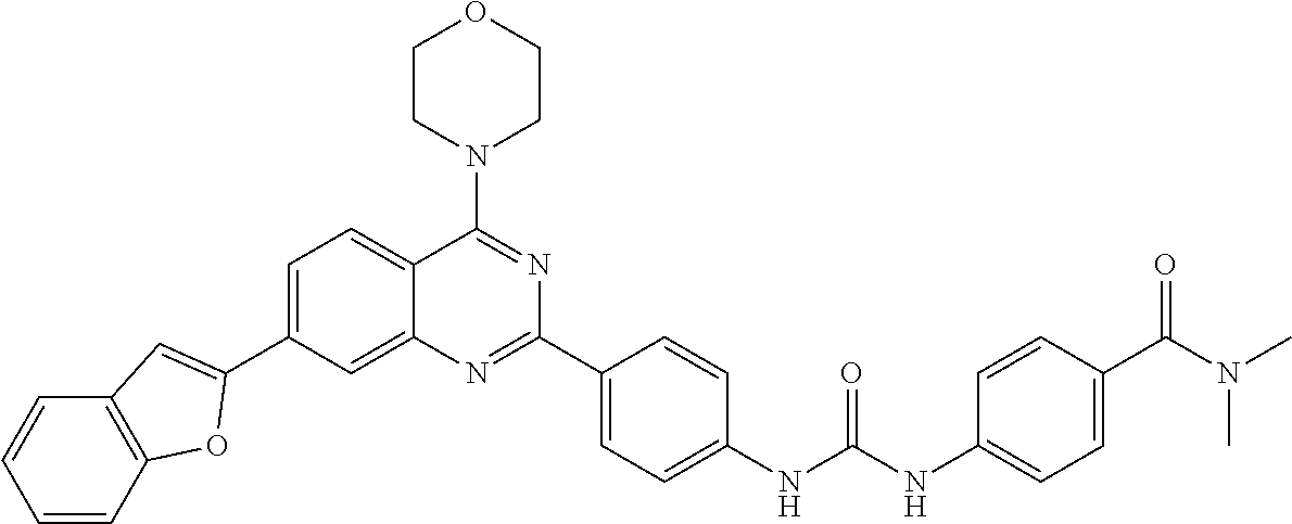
C1=C(C2=CC3=C(C=CC=C3)O2)C=C2C(=C1)C(N1CCOCC1)=NC(C1=CC=C(NC(NC3=CC=C(C(N(C)C)=O)C=C3)=O)C=C1)=N2
